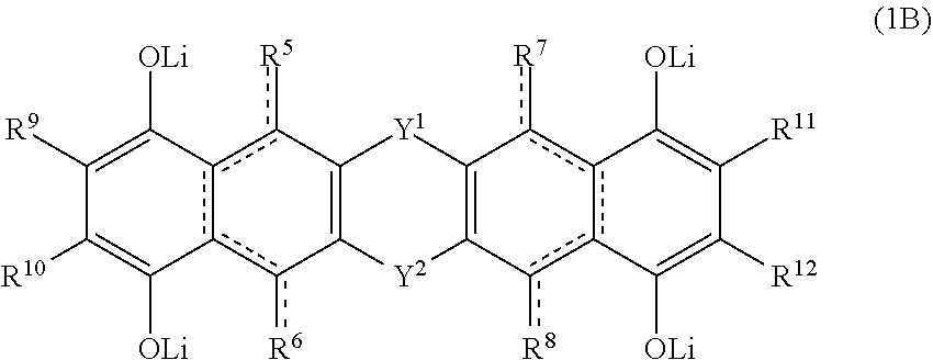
C1([R9])=C([OLi])c2c(c([R6])C3=C([Y1]C4=C([Y2]3)c([R8])c3c(c4[R7])C([OLi])=C([R11])C([R12])=C3[OLi])c2[R5])C([OLi])=C1[R10]
